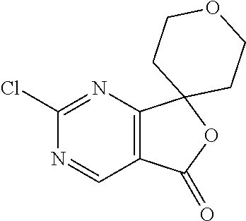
C1(Cl)=NC2=C(C=N1)C(=O)OC21CCOCC1
